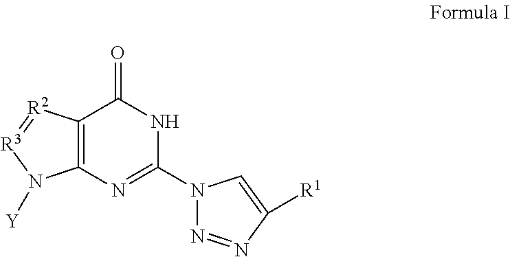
[Y]N1C2=C(C(=O)NC(N3N=NC([R1])=C3)=N2)[R2]=[R3]1
